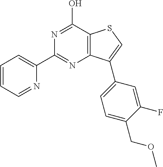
C1=CC=NC(C2=NC3=C(C(O)=N2)SC=C3C2=CC=C(COC)C(F)=C2)=C1
